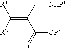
O=C([OP2])C(=C([R2])[R1])C[NHP1]
